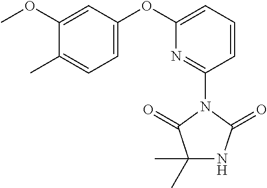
C1(C)(C)NC(=O)N(C2=NC(OC3=CC=C(C)C(OC)=C3)=CC=C2)C1=O
